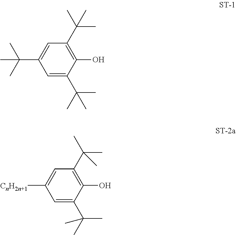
C1=C(C(C)(C)C)C(O)=C(C(C)(C)C)C=C1C(C)(C)C.C1=C(C(C)(C)C)C(O)=C(C(C)(C)C)C=C1[CnH2n+1]
